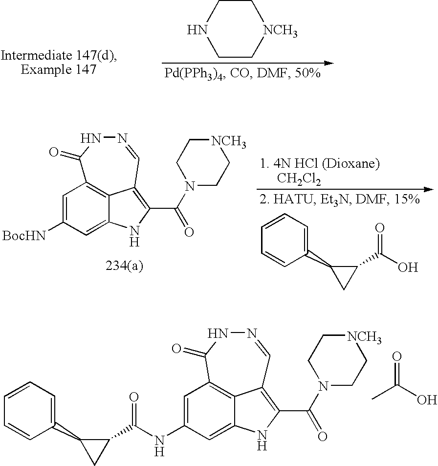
C1CNCC[NCH3]1.OC(C1C(C2=CC=CC=C2)C1)=O.C1=C([BocHN])C=C2NC(C(=O)N3CC[NCH3]CC3)=C3C2=C1C(=O)NN=C3.C1=C(NC(C2C(C3=CC=CC=C3)C2)=O)C=C2NC(C(=O)N3CC[NCH3]CC3)=C3C2=C1C(=O)NN=C3.CC(O)=O
